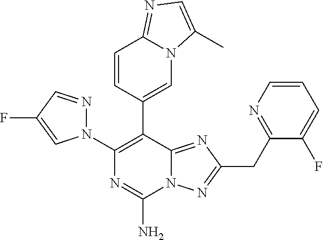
N12C(=NC(CC3=NC=CC=C3F)=N1)C(C1=CN3C(=NC=C3C)C=C1)=C(N1N=CC(F)=C1)N=C2N
